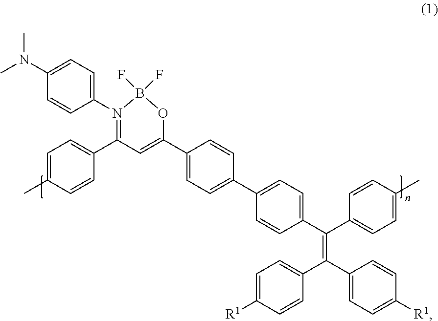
C1(C2=CC(C3=CC=C(C)C=C3)=N(C3=CC=C(N(C)C)C=C3)B(F)(F)O2)=CC=C(C2=CC=C(C(=C(C3=CC=C([R1])C=C3)C3=CC=C([R1])C=C3)C3=CC=C(C)C=C3)C=C2)C=C1
